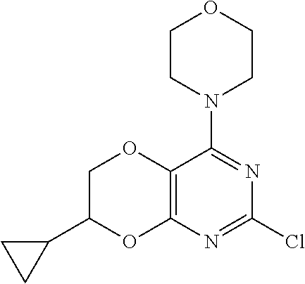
C12=C(N=C(Cl)N=C1N1CCOCC1)OC(C1CC1)CO2
